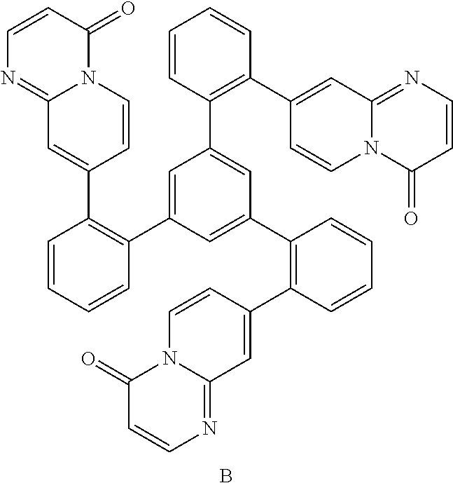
N12C(=NC=CC1=O)C=C(C1=C(C3=CC(C4=C(C5=CC6=NC=CC(=O)N6C=C5)C=CC=C4)=CC(C4=C(C5=CC6=NC=CC(=O)N6C=C5)C=CC=C4)=C3)C=CC=C1)C=C2.B
